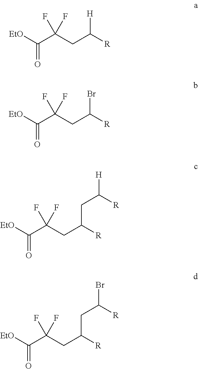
[EtO]C(C(CC([R])[H])(F)F)=O.[EtO]C(C(CC([R])Br)(F)F)=O.[EtO]C(C(CC([R])CC([H])[R])(F)F)=O.[EtO]C(C(CC([R])CC(Br)[R])(F)F)=O
